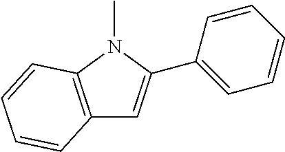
C12=C(N(C)C(C3=CC=CC=C3)=C1)C=CC=C2
